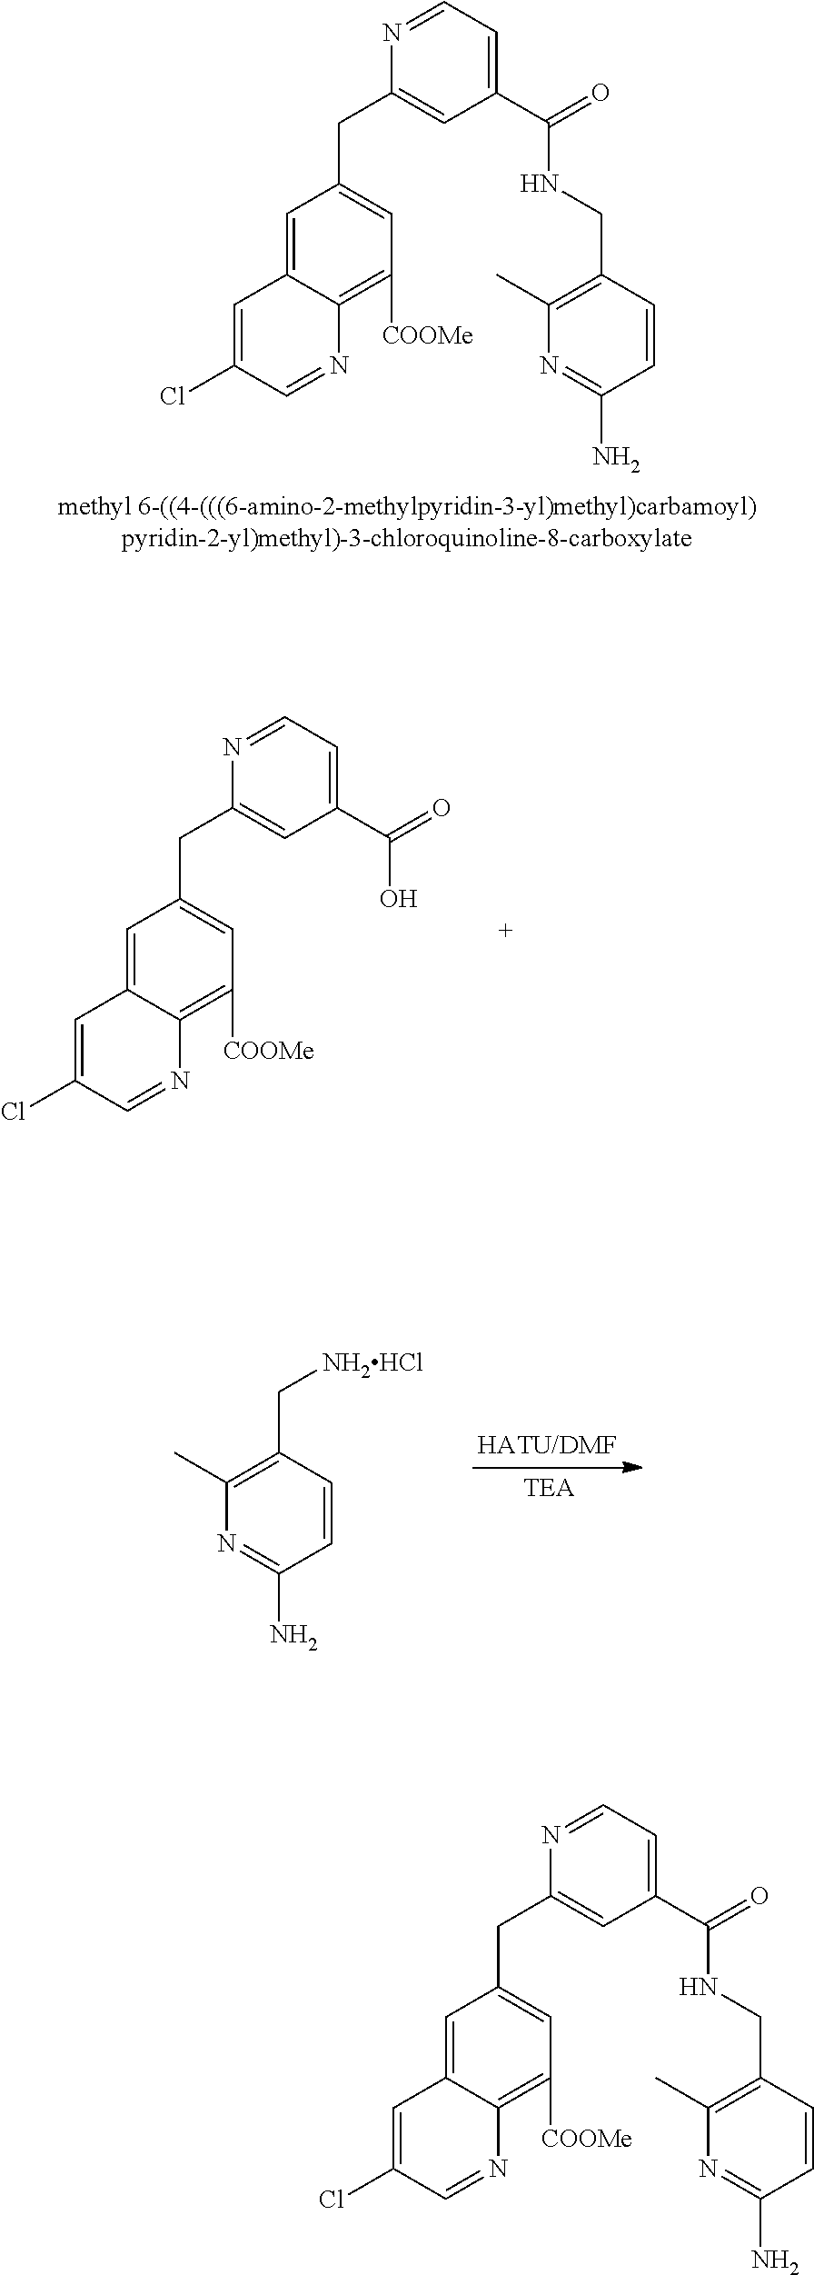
N1=CC=C(C(NCC2=C(C)N=C(N)C=C2)=O)C=C1CC1=CC([COOMe])=C2C(=C1)C=C(Cl)C=N2.N1=CC=C(C(=O)O)C=C1CC1=CC([COOMe])=C2C(=C1)C=C(Cl)C=N2.[NH2HCl]CC1=C(C)N=C(N)C=C1.[TEA].N1=CC=C(C(NCC2=C(C)N=C(N)C=C2)=O)C=C1CC1=CC([COOMe])=C2C(=C1)C=C(Cl)C=N2
